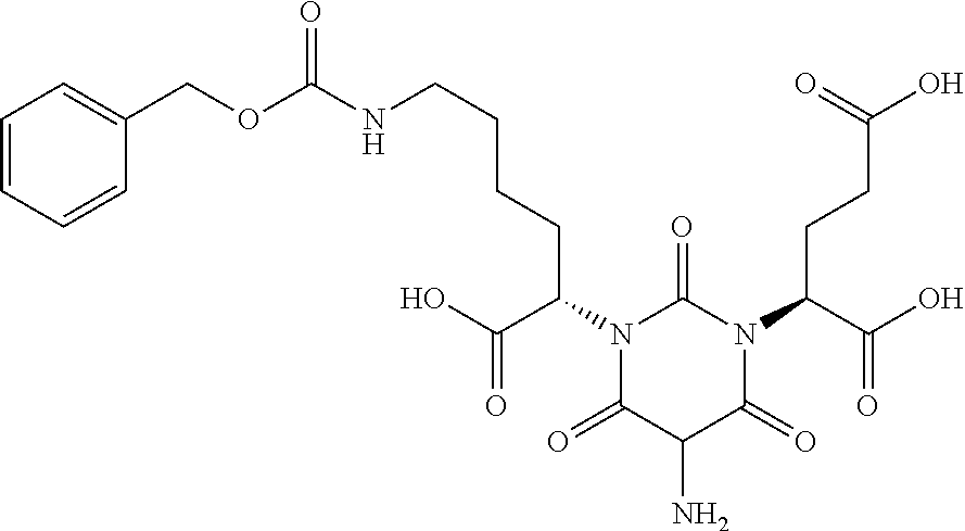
N1(C(CCC(O)=O)C(O)=O)C(=O)N(C(C(=O)O)CCCCNC(OCC2=CC=CC=C2)=O)C(=O)C(N)C1=O
